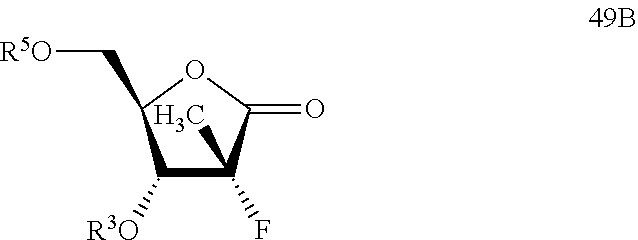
C1([R3O])C(C)(F)C(=O)OC1C[R5O]
